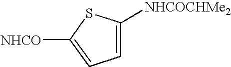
C1=C([NHCOCHMe2])SC([NHCO])=C1
